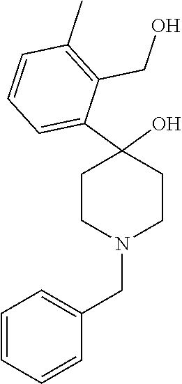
C1(CO)=C(C)C=CC=C1C1(O)CCN(CC2=CC=CC=C2)CC1
